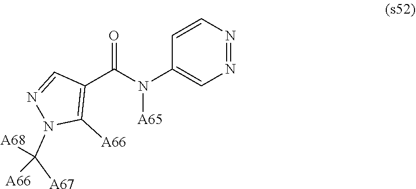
N1=NC=CC(N(C(C2=C([A66])N(C([A67])([A68])[A66])N=C2)=O)[A65])=C1
